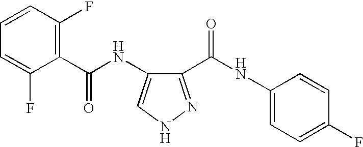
C1=CC(F)=C(C(NC2=CNN=C2C(NC2=CC=C(F)C=C2)=O)=O)C(F)=C1
